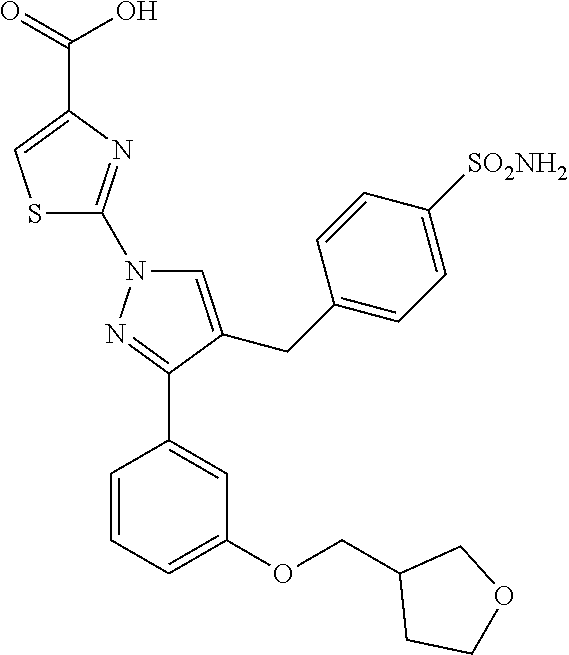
S1C(N2C=C(CC3=CC=C([SO2NH2])C=C3)C(C3=CC(OCC4CCOC4)=CC=C3)=N2)=NC(C(O)=O)=C1
